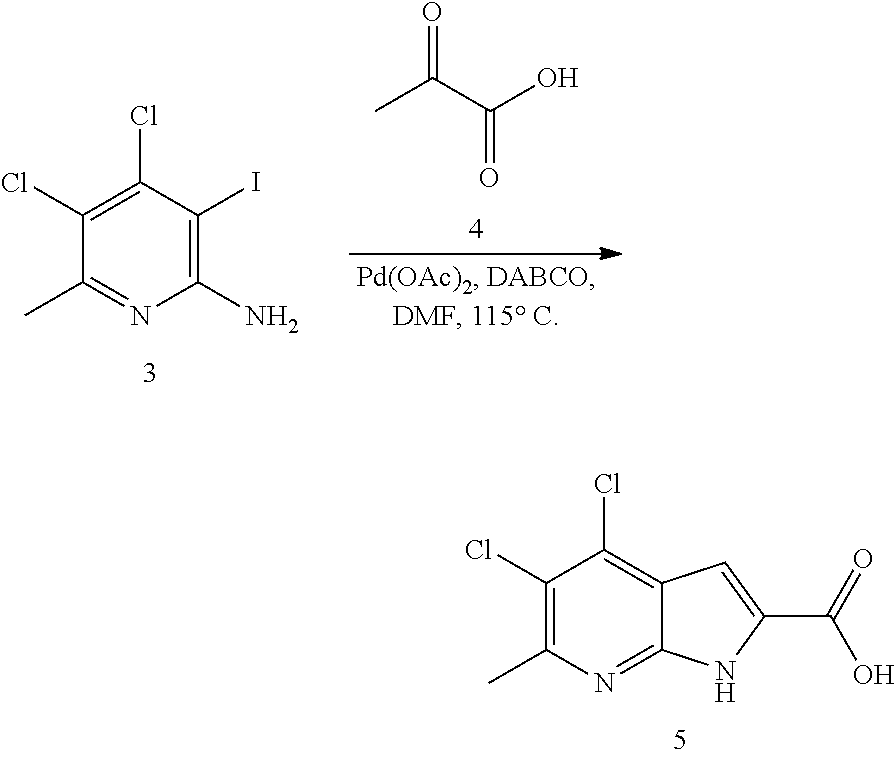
C12=NC(C)=C(Cl)C(Cl)=C1C=C(C(=O)O)N2.C1(N)=C(I)C(Cl)=C(Cl)C(C)=N1.CC(C(O)=O)=O
